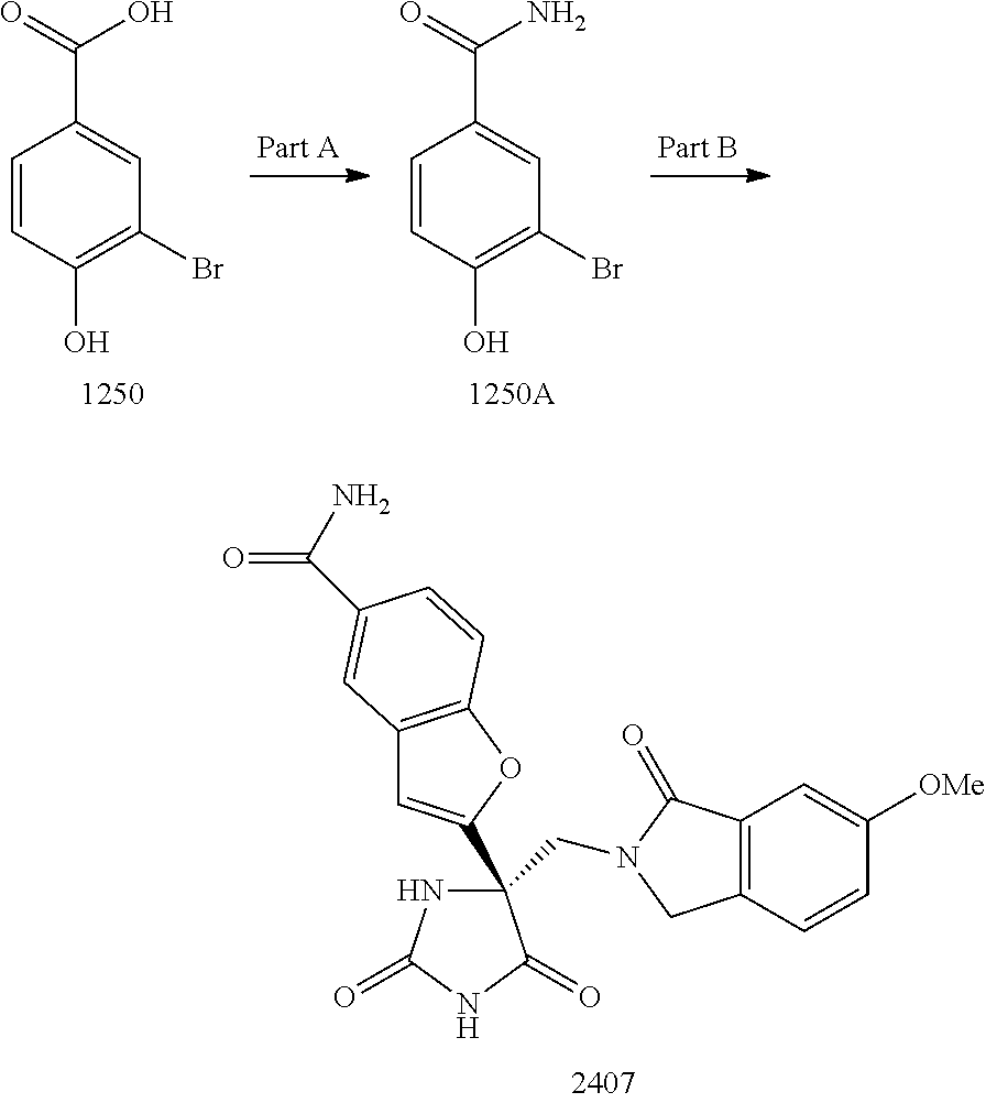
C1=CC(O)=C(Br)C=C1C(=O)O.C1=CC(O)=C(Br)C=C1C(=O)N.C1(CN2C(=O)C3=C(C=CC([OMe])=C3)C2)(C2=CC3=C(O2)C=CC(C(N)=O)=C3)NC(=O)NC1=O
